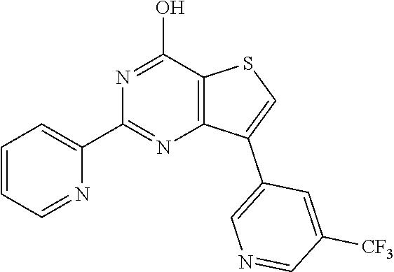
C12=C(C(O)=NC(C3=CC=CC=N3)=N1)SC=C2C1=CN=CC([CF3])=C1
